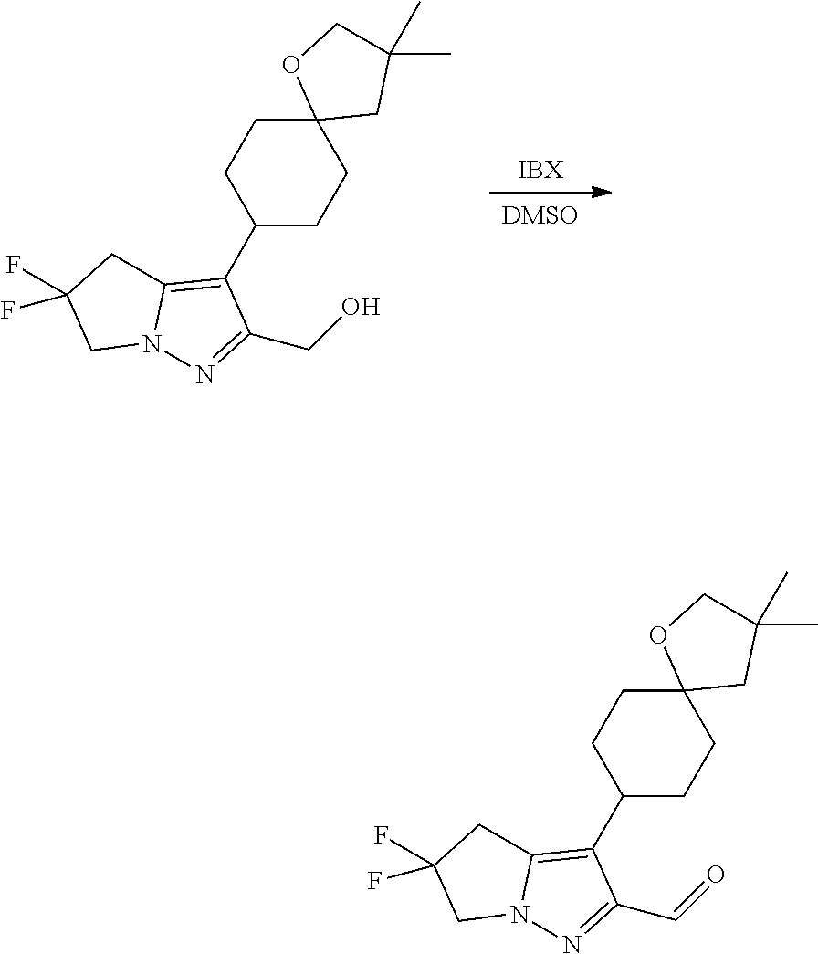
[DMSO].[IBX].C1(C2=C3N(N=C2CO)CC(F)(F)C3)CCC2(CC1)CC(C)(C)CO2.C1(C2=C3N(N=C2C=O)CC(F)(F)C3)CCC2(CC1)CC(C)(C)CO2
